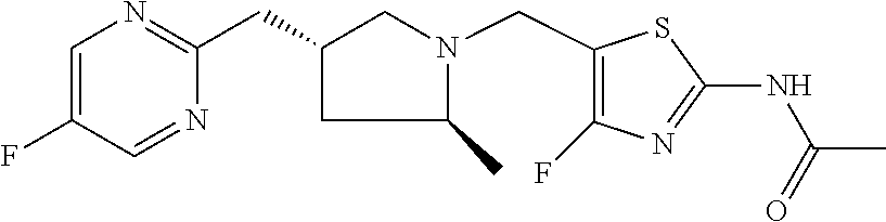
C1=C(F)C=NC(CC2CN(CC3=C(F)N=C(NC(C)=O)S3)C(C)C2)=N1
